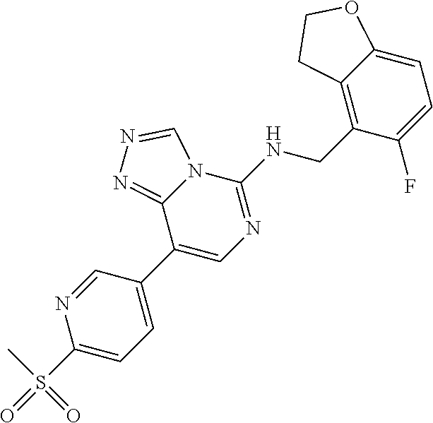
C1(C2=CN=C(NCC3=C4C(=CC=C3F)OCC4)N3C2=NN=C3)=CC=C(S(=O)(=O)C)N=C1
